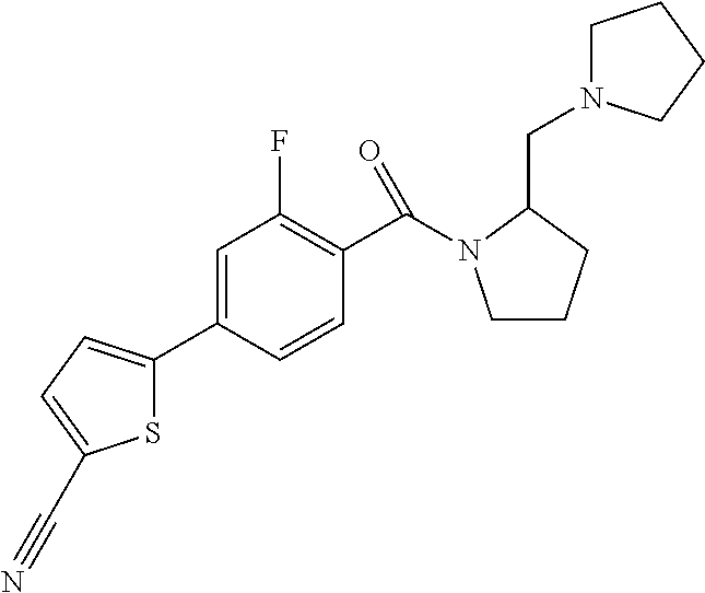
S1C(C2=CC(F)=C(C(=O)N3CCCC3CN3CCCC3)C=C2)=CC=C1C#N
